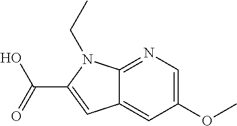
C12=NC=C(OC)C=C1C=C(C(=O)O)N2CC
